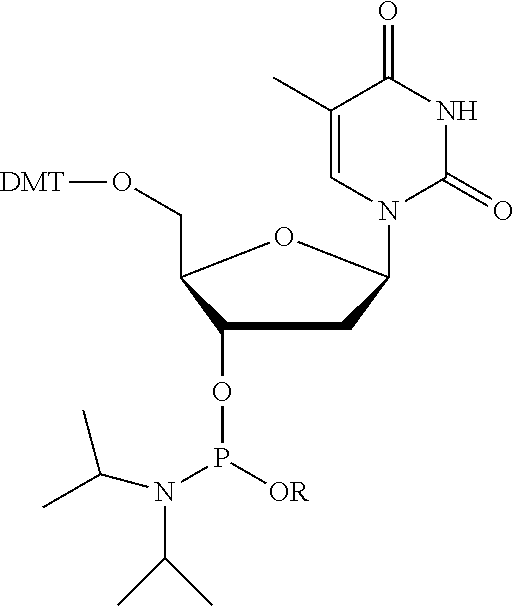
N1(C2CC(OP(N(C(C)C)C(C)C)[OR])C(CO[DMT])O2)C(=O)NC(=O)C(C)=C1
